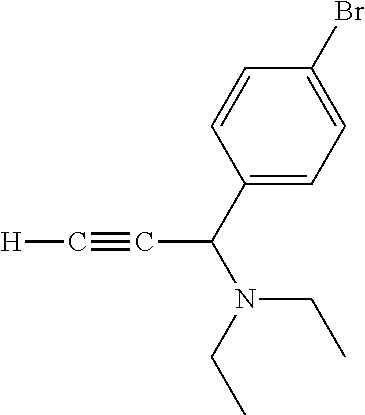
[H]C#CC(N(CC)CC)C1=CC=C(Br)C=C1
